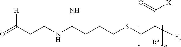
O=C(CCNC(CCCSCC([Y])(C(=O)[X])[Rx])=N)[H]
